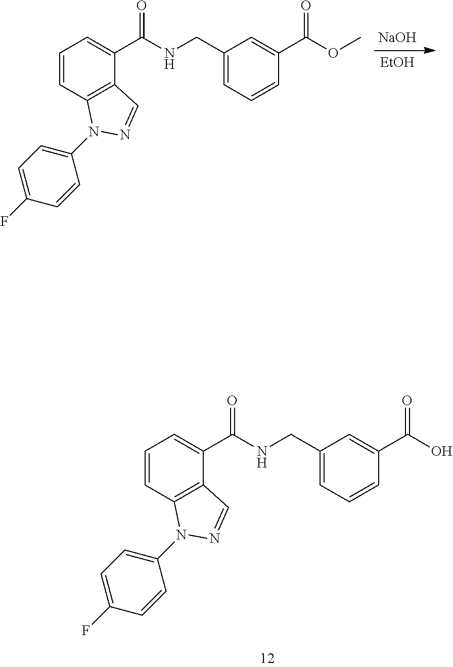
C1=CC2=C(C(C(NCC3=CC=CC(C(O)=O)=C3)=O)=C1)C=NN2C1=CC=C(F)C=C1.C1=CC2=C(C(C(NCC3=CC=CC(C(OC)=O)=C3)=O)=C1)C=NN2C1=CC=C(F)C=C1.[NaOH].[EtOH]
